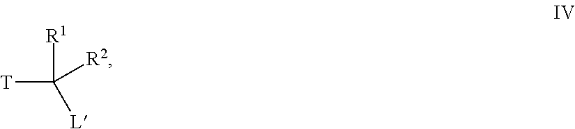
[T]C([R2])([L])[R1]
